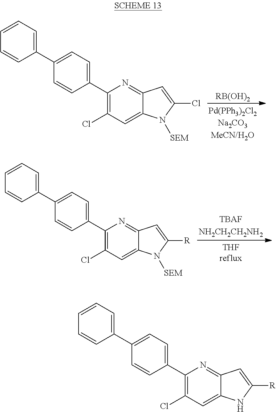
C1(C2=CC=CC=C2)=CC=C(C2=C(Cl)C=C3C(=N2)C=C(Cl)N3[SEM])C=C1.[RB(OH)2].C1(C2=CC=CC=C2)=CC=C(C2=C(Cl)C=C3C(=N2)C=C([R])N3[SEM])C=C1.C1(C2=CC=CC=C2)=CC=C(C2=C(Cl)C=C3C(=N2)C=C([R])N3)C=C1
